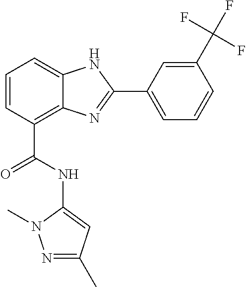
C1=CC(C(=O)NC2=CC(C)=NN2C)=C2C(=C1)NC(C1=CC=CC(C(F)(F)F)=C1)=N2
